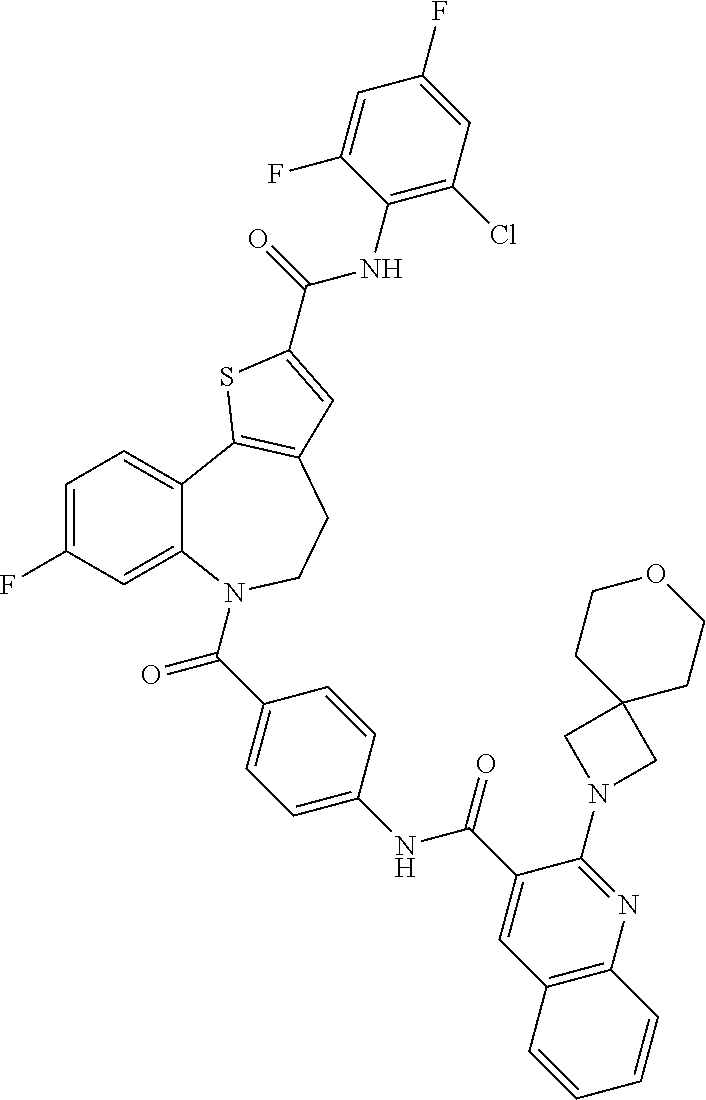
C1=C(F)C=C2C(=C1)C1=C(CCN2C(C2=CC=C(NC(C3=CC4=C(N=C3N3CC5(C3)CCOCC5)C=CC=C4)=O)C=C2)=O)C=C(C(=O)NC2=C(Cl)C=C(F)C=C2F)S1
